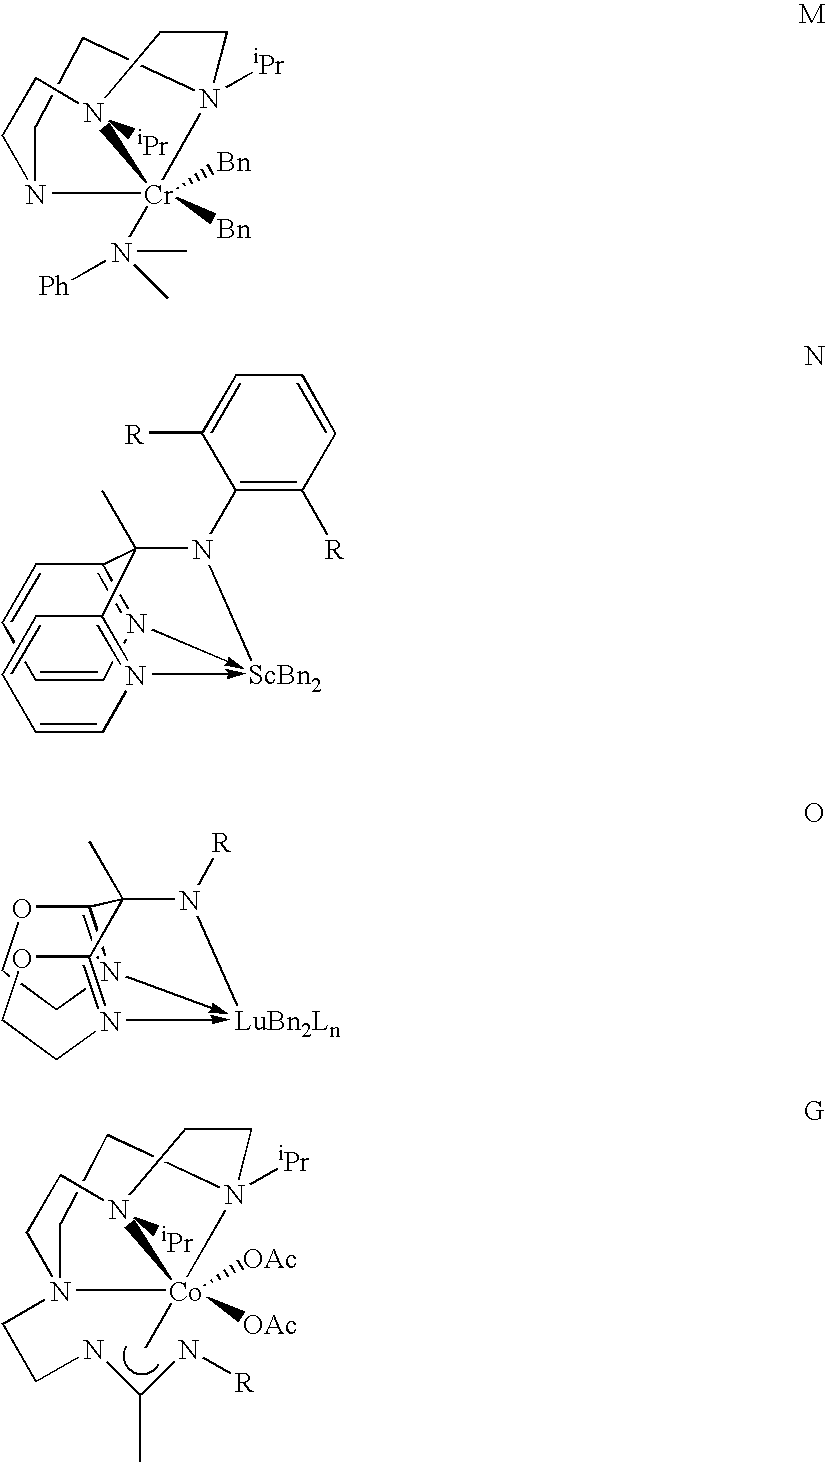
C1CN2([iPr])[Cr]3([Bn])([Bn])(N([Ph])(C)C)N1CCN3([iPr])CC2.C1CN2([iPr])[Co]3([OAc])([OAc])(C)N1(CCNC(C)N[R])CCN3([iPr])CC2.C1=CN2->[ScBn2]3-N4=C(C(C)(C=2C=C1)N3C1=C([R])C=CC=C1[R])C=CC=C4.C12=N(->[LuBn2Ln]3-N4=C(OCC4)C1(C)N3[R])CCO2
